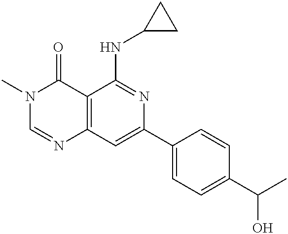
C12=C(C=C(C3=CC=C(C(C)O)C=C3)N=C1NC1CC1)N=CN(C)C2=O
